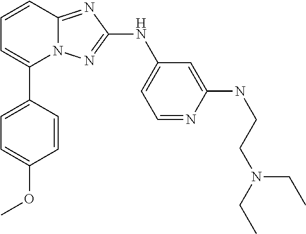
C1=CC2=NC(NC3=CC=NC(NCCN(CC)CC)=C3)=NN2C(C2=CC=C(OC)C=C2)=C1
